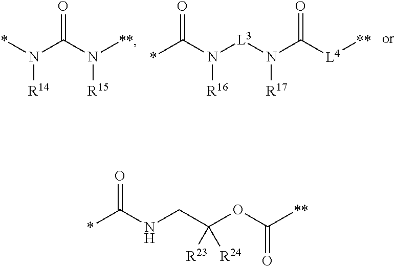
N(C([L4][**])=O)([L3]N(C(*)=O)[R16])[R17].N(C(N([**])[R15])=O)(*)[R14].*C(NCC(OC([**])=O)([R23])[R24])=O
